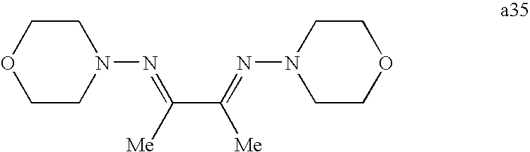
N1(N=C([Me])C(=NN2CCOCC2)[Me])CCOCC1
